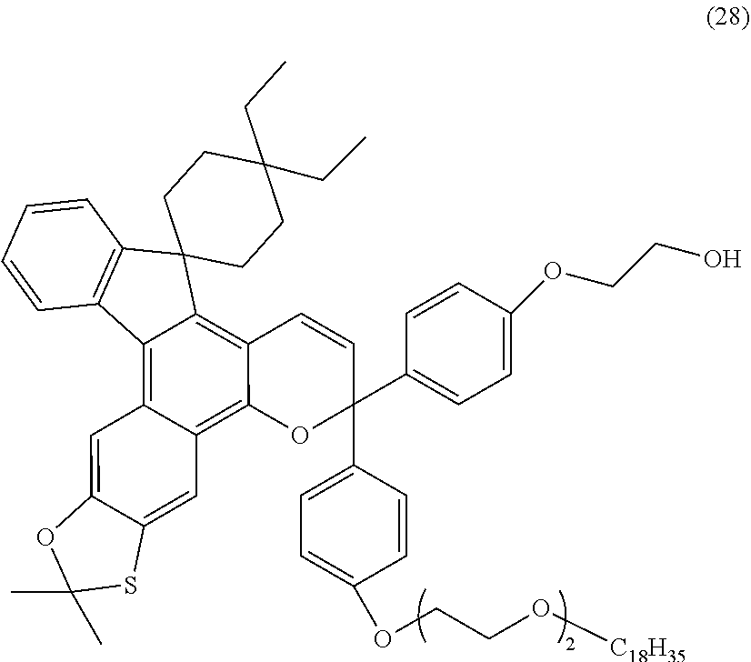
C1=CC2=C(C3=C4C(=C5C(=C3C23CCC(CC)(CC)CC3)C=CC(C2=CC=C(OCCO[C18H35])C=C2)(C2=CC=C(OCCO)C=C2)O5)C=C2C(=C4)OC(C)(C)S2)C=C1
